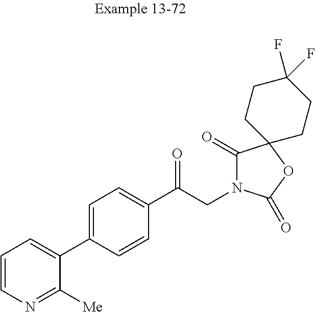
C1=CN=C([Me])C(C2=CC=C(C(CN3C(=O)C4(OC3=O)CCC(F)(F)CC4)=O)C=C2)=C1
